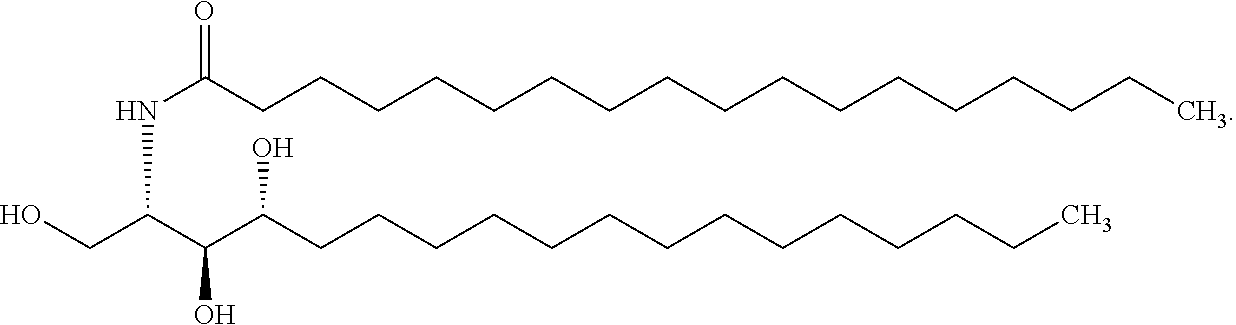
OCC(C(C(CCCCCCCCCCCCCC)O)O)NC(=O)CCCCCCCCCCCCCCCCC
